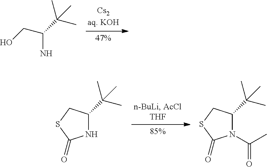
C(N)(CO)C(C)(C)C.C1(C(C)(C)C)NC(=O)SC1.C1(C(C)(C)C)N(C(C)=O)C(=O)SC1
